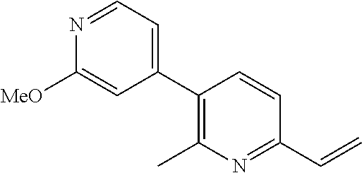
C1(C2=C(C)N=C(C=C)C=C2)=CC=NC([MeO])=C1
